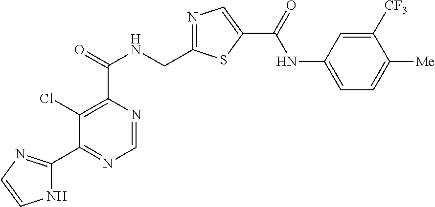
C1=NC(C(=O)NCC2=NC=C(C(=O)NC3=CC=C([Me])C([CF3])=C3)S2)=C(Cl)C(C2=NC=CN2)=N1
